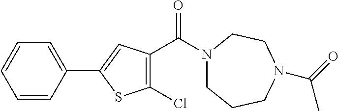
C1=CC(C2=CC(C(N3CCCN(C(=O)C)CC3)=O)=C(Cl)S2)=CC=C1
